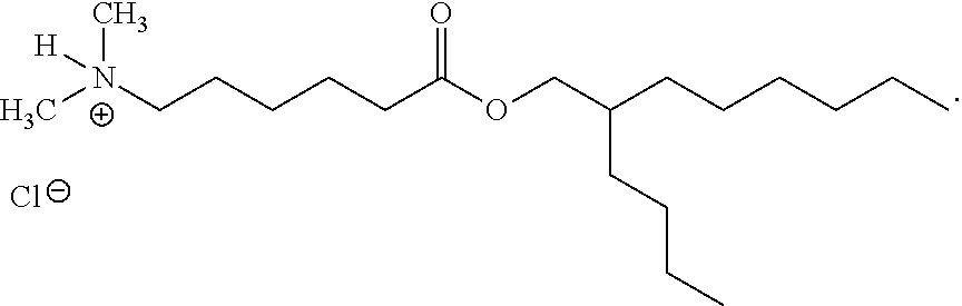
C(CCCCC(OCC(CCCCCC)CCCC)=O)[N+](C)(C)[H].[Cl-]
